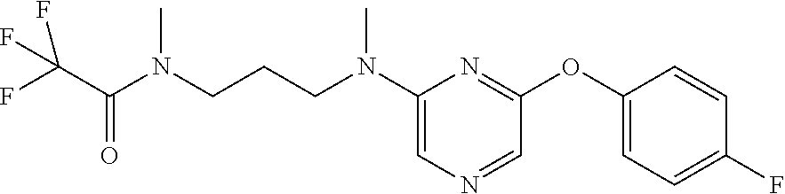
C1(N(CCCN(C(=O)C(F)(F)F)C)C)=CN=CC(OC2=CC=C(F)C=C2)=N1
